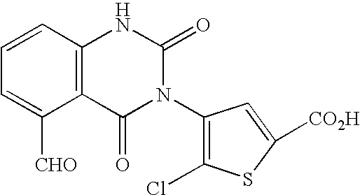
C1=CC2=C(C([CHO])=C1)C(=O)N(C1=C(Cl)SC([CO2H])=C1)C(=O)N2
